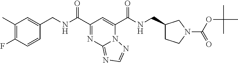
C1(C)=C(F)C=CC(CNC(C2=NC3=NC=NN3C(C(NCC3CCN(C(=O)OC(C)(C)C)C3)=O)=C2)=O)=C1
